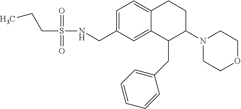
C1=C(CNS(CCC)(=O)=O)C=C2C(=C1)CCC(N1CCOCC1)C2CC1=CC=CC=C1
